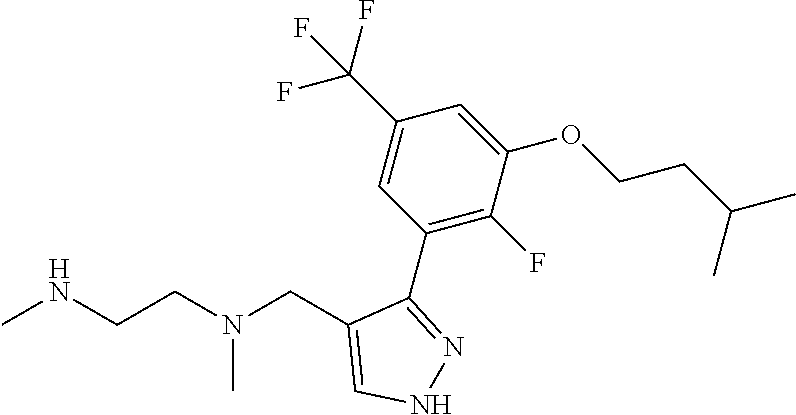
CNCCN(CC1=CNN=C1C1=C(F)C(OCCC(C)C)=CC(C(F)(F)F)=C1)C
